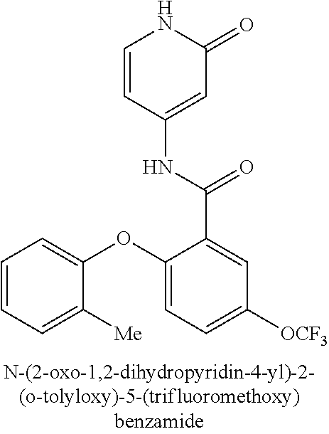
C1=CC(NC(C2=CC([OCF3])=CC=C2OC2=CC=CC=C2[Me])=O)=CC(=O)N1
